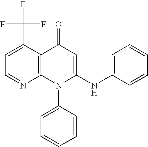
C1=NC2=C(C(C(F)(F)F)=C1)C(=O)C=C(NC1=CC=CC=C1)N2C1=CC=CC=C1
